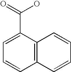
C1(C(=O)O)=CC=CC2=C1C=CC=C2
